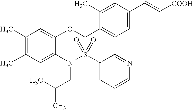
C1(C)=C(C)C=C(N(S(C2=CC=CN=C2)(=O)=O)CC(C)C)C(OCC2=CC=C(C=C[COOH])C=C2C)=C1
